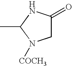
CC1N([COCH3])CC(=O)N1
